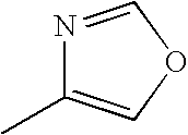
N1=COC=C1C
